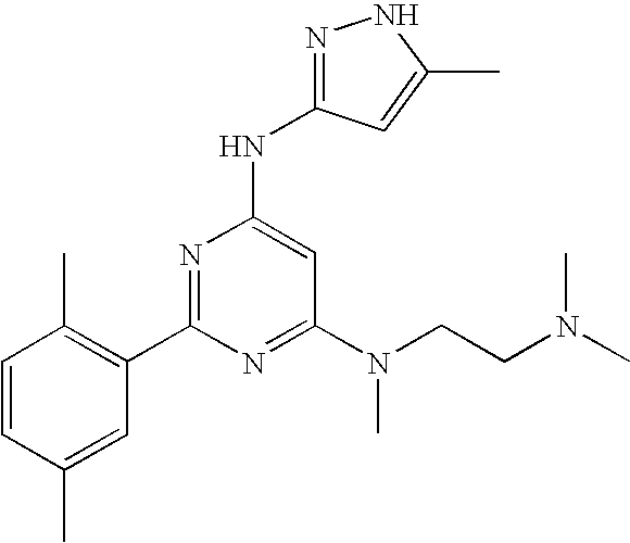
N1=C(C2=C(C)C=CC(C)=C2)N=C(N(CCN(C)C)C)C=C1NC1=NNC(C)=C1
